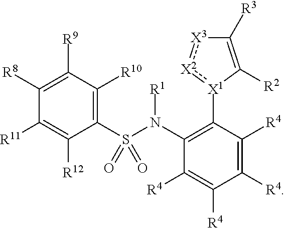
C1(S(N(C2=C([X1]3:[X2]:[X3]C([R3])=C3[R2])C([R4])=C([R4])C([R4])=C2[R4])[R1])(=O)=O)=C([R10])C([R9])=C([R8])C([R11])=C1[R12]
